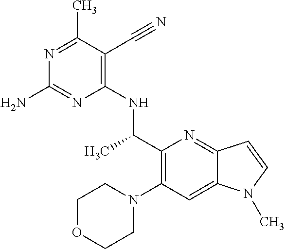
N1=C(C)C(C#N)=C(NC(C2=C(N3CCOCC3)C=C3C(=N2)C=CN3C)C)N=C1N
